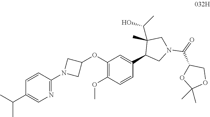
C1(C(C)C)=CN=C(N2CC(OC3=C(OC)C=CC(C4CN(C(C5OC(C)(C)OC5)=O)CC4(C)C(O)C)=C3)C2)C=C1
